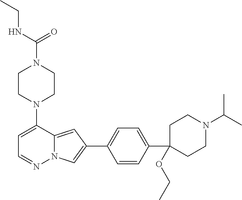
N1(C2=CC=NN3C2=CC(C2=CC=C(C4(OCC)CCN(C(C)C)CC4)C=C2)=C3)CCN(C(=O)NCC)CC1
